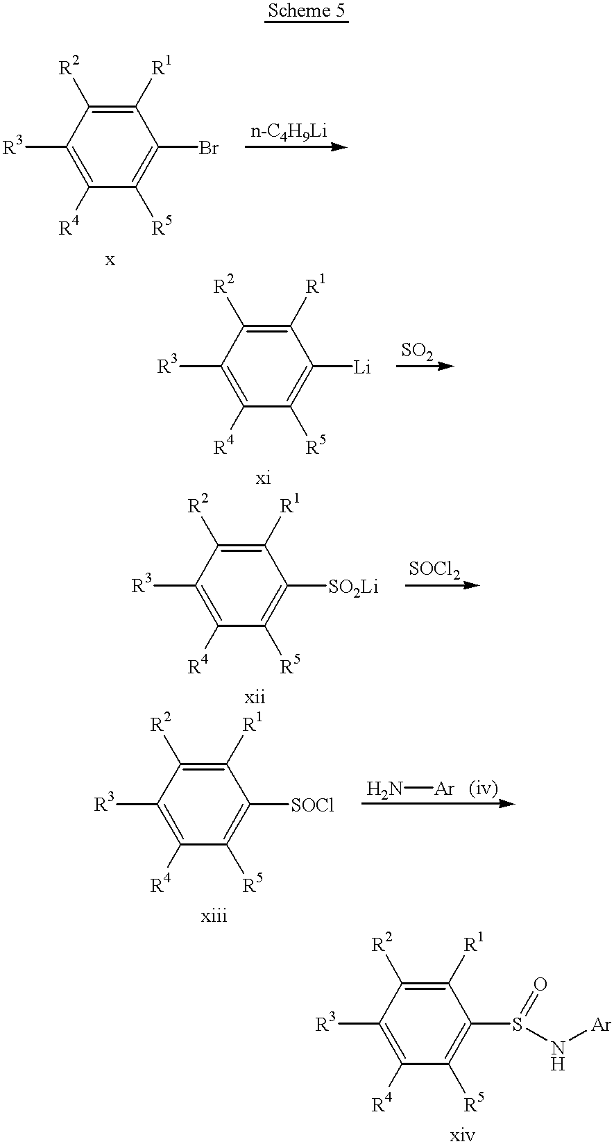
C1([R1])=C([R2])C([R3])=C([R4])C([R5])=C1Br.C1([R1])=C([R2])C([R3])=C([R4])C([R5])=C1[Li].C1([R1])=C([R2])C([R3])=C([R4])C([R5])=C1[SO2Li].C1([R1])=C([R2])C([R3])=C([R4])C([R5])=C1[SOCl].N[Ar].C1([R1])=C([R2])C([R3])=C([R4])C([R5])=C1S(N[Ar])=O
